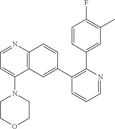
C1(C2=CC3=C(C=C2)N=CC=C3N2CCOCC2)=C(C2=CC(C)=C(F)C=C2)N=CC=C1
